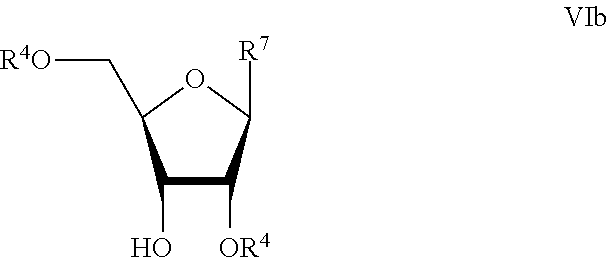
C1(O)C([OR4])C([R7])OC1C[R4O]
